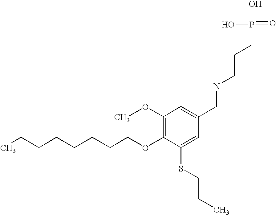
C(COC1=C(OC)C=C(CNCCCP(=O)(O)O)C=C1SCCC)CCCCCC
